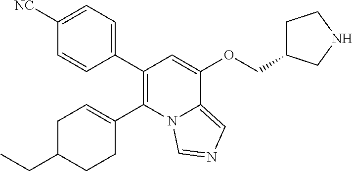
C1(C2=C(C3=CCC(CC)CC3)N3C(=CN=C3)C(OCC3CCNC3)=C2)=CC=C([NC])C=C1
